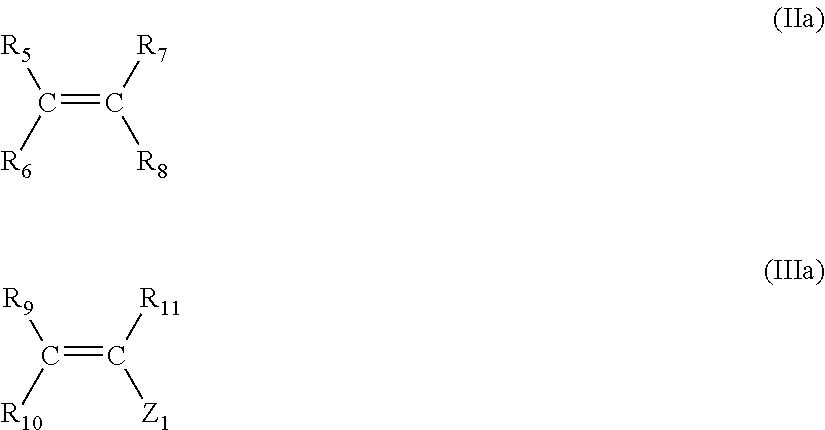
C(=C([R8])[R7])([R5])[R6].C(=C([Z1])[R11])([R9])[R10]
